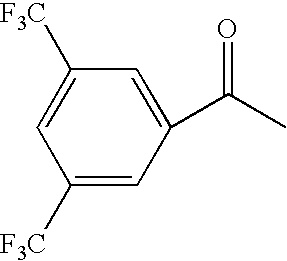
C1([F3C])=CC(C(C)=O)=CC([F3C])=C1
